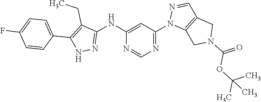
N1=C(N2C3=C(C=N2)CN(C(=O)OC(C)(C)C)C3)C=C(NC2=NNC(C3=CC=C(F)C=C3)=C2CC)N=C1
